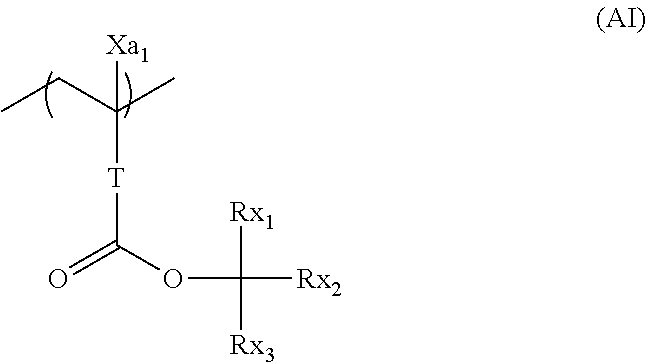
O=C(OC([Rx2])([Rx1])[Rx3])[T]C(CC)(C)[Xa1]
